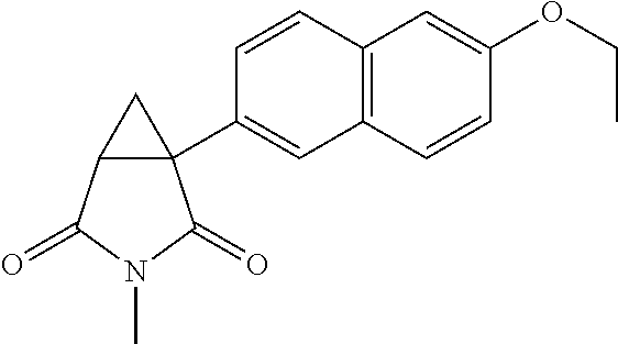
C12(C3=CC4=C(C=C3)C=C(OCC)C=C4)C(C(=O)N(C)C1=O)C2
